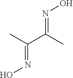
N(=C(C)C(C)=NO)O
